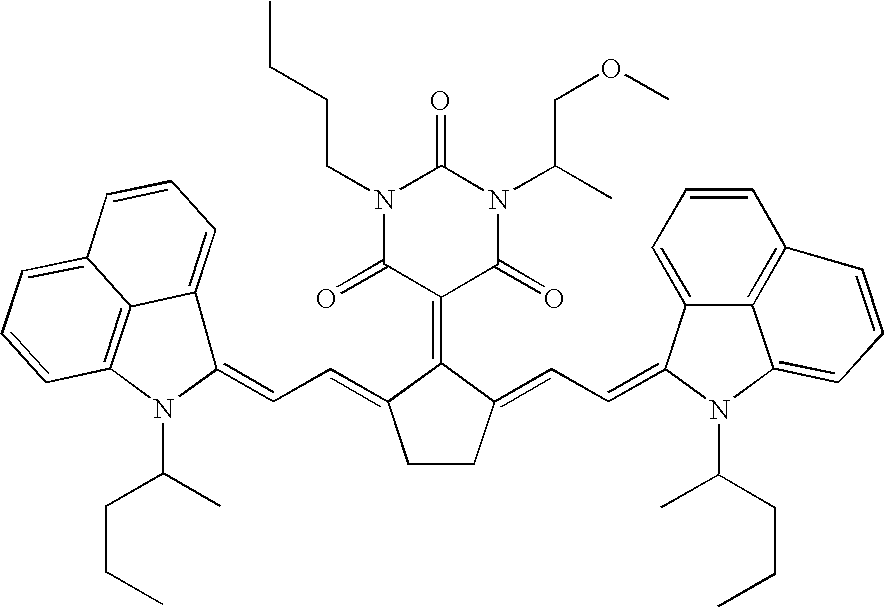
C12=C3N(C(CCC)C)C(=CC=C4CCC(=CC=C5C6=CC=CC7=C6C(=CC=C7)N5C(C)CCC)C4=C4C(=O)N(C(COC)C)C(=O)N(CCCC)C4=O)C1=CC=CC2=CC=C3
